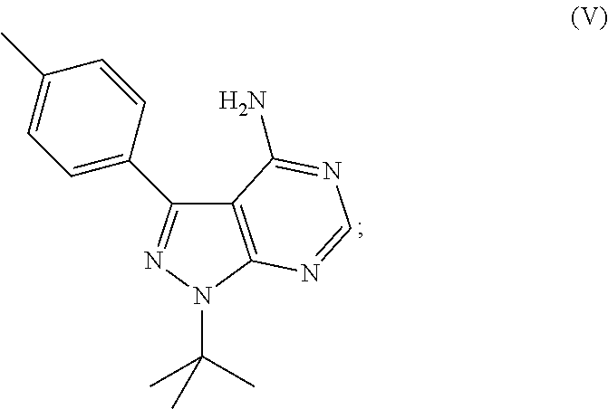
C12=C(N(C(C)(C)C)N=C1C1=CC=C(C)C=C1)N=CN=C2N
